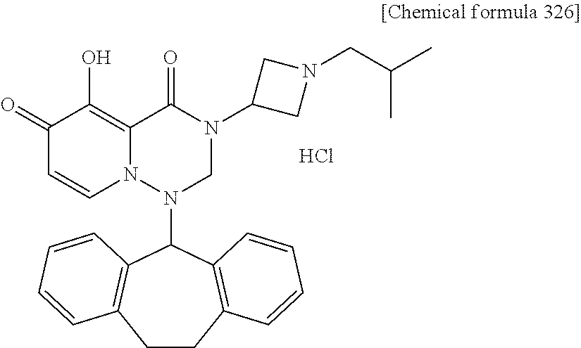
C1(=O)C=CN2C(=C1O)C(=O)N(C1CN(CC(C)C)C1)CN2C1C2=C(CCC3=C1C=CC=C3)C=CC=C2.Cl
